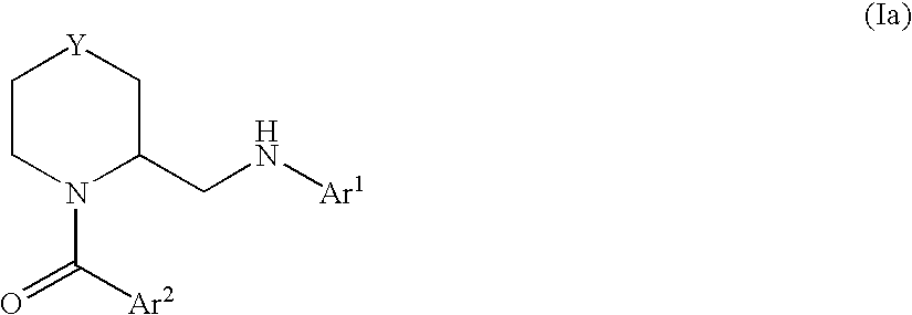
C1CN(C([Ar2])=O)C(CN[Ar1])C[Y]1
